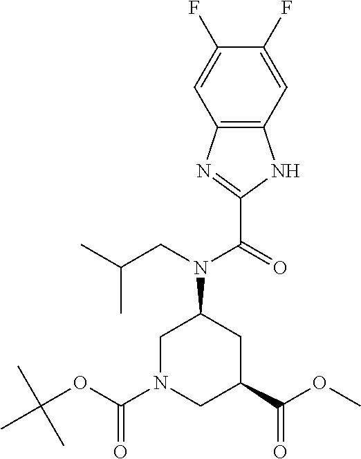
C12=C(C=C(F)C(F)=C1)NC(C(=O)N(CC(C)C)C1CN(C(=O)OC(C)(C)C)CC(C(OC)=O)C1)=N2
